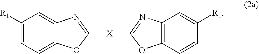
C1([R1])=CC=C2C(=C1)N=C([X]C1=NC3=C(C=CC([R1])=C3)O1)O2
